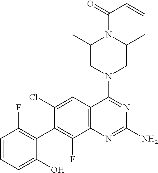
C1=CC=C(O)C(C2=C(F)C3=C(C=C2Cl)C(N2CC(C)N(C(=O)C=C)C(C)C2)=NC(N)=N3)=C1F
